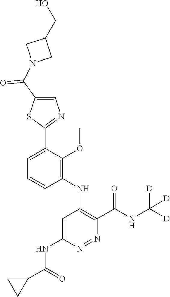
C1=C(C2=NC=C(C(N3CC(CO)C3)=O)S2)C(OC)=C(NC2=C(C(NC([D])([D])[D])=O)N=NC(NC(C3CC3)=O)=C2)C=C1
